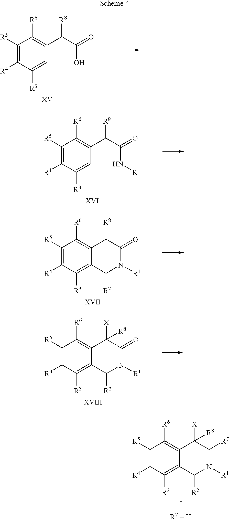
C1([R5])=C([R4])C([R3])=CC(C(C(=O)O)[R8])=C1[R6].C1([R5])=C([R4])C([R3])=CC(C(C(=O)N[R1])[R8])=C1[R6].C1([R5])=C([R4])C([R3])=C2C(=C1[R6])C([R8])C(=O)N([R1])C2[R2].C1([R5])=C([R4])C([R3])=C2C(=C1[R6])C([X])([R8])C(=O)N([R1])C2[R2].C1([R5])=C([R4])C([R3])=C2C(=C1[R6])C([X])([R8])C([R7])N([R1])C2[R2].I
